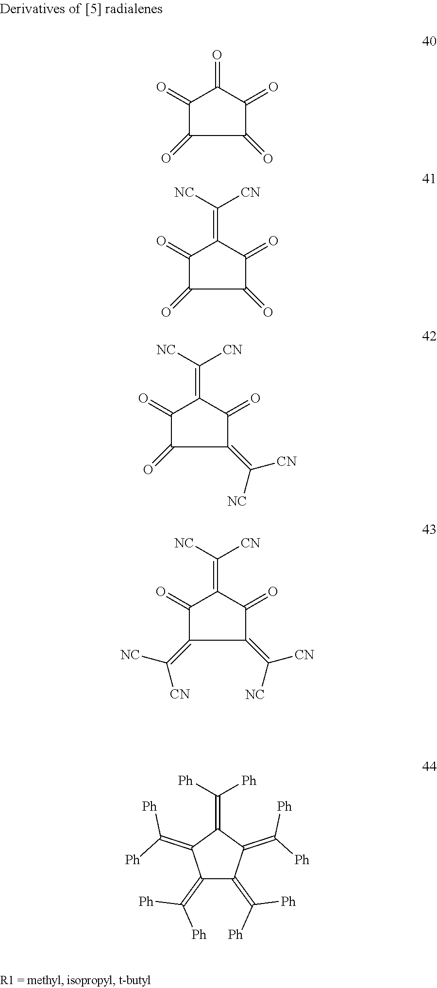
C1(=O)C(=O)C(=O)C(=O)C1=O.C1(=O)C(=O)C(=C([NC])[CN])C(=O)C1=O.C1(=C([NC])[CN])C(=O)C(=C([NC])[CN])C(=O)C1=O.C1(=C([NC])[CN])C(=O)C(=C([NC])[CN])C(=O)C1=C([NC])[CN].C1(=C([Ph])[Ph])C(=C([Ph])[Ph])C(=C([Ph])[Ph])C(=C([Ph])[Ph])C1=C([Ph])[Ph]
